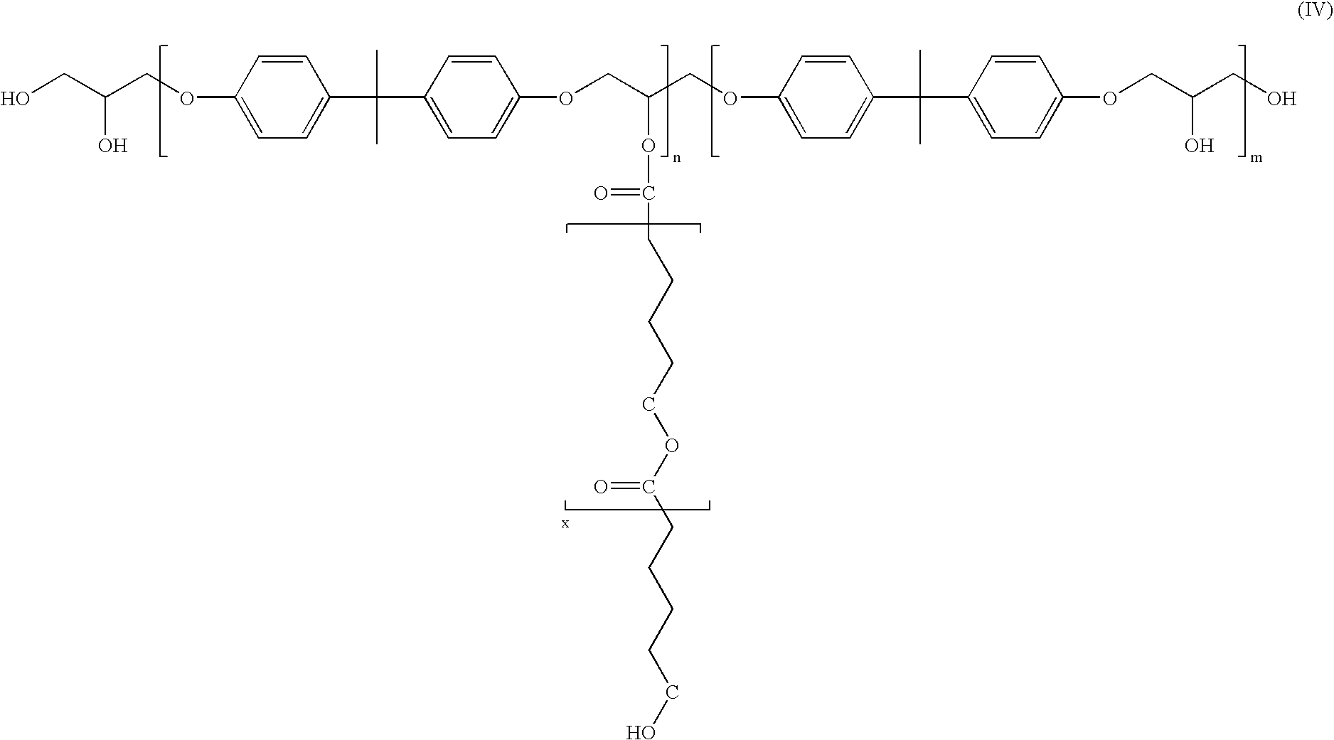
OCC(COC1=CC=C(C(C)(C)C2=CC=C(OCC(COC3=CC=C(C(C)(C)C4=CC=C(OCC(CO)O)C=C4)C=C3)OC(=O)CCCCCOC(=O)CCCCCO)C=C2)C=C1)O
